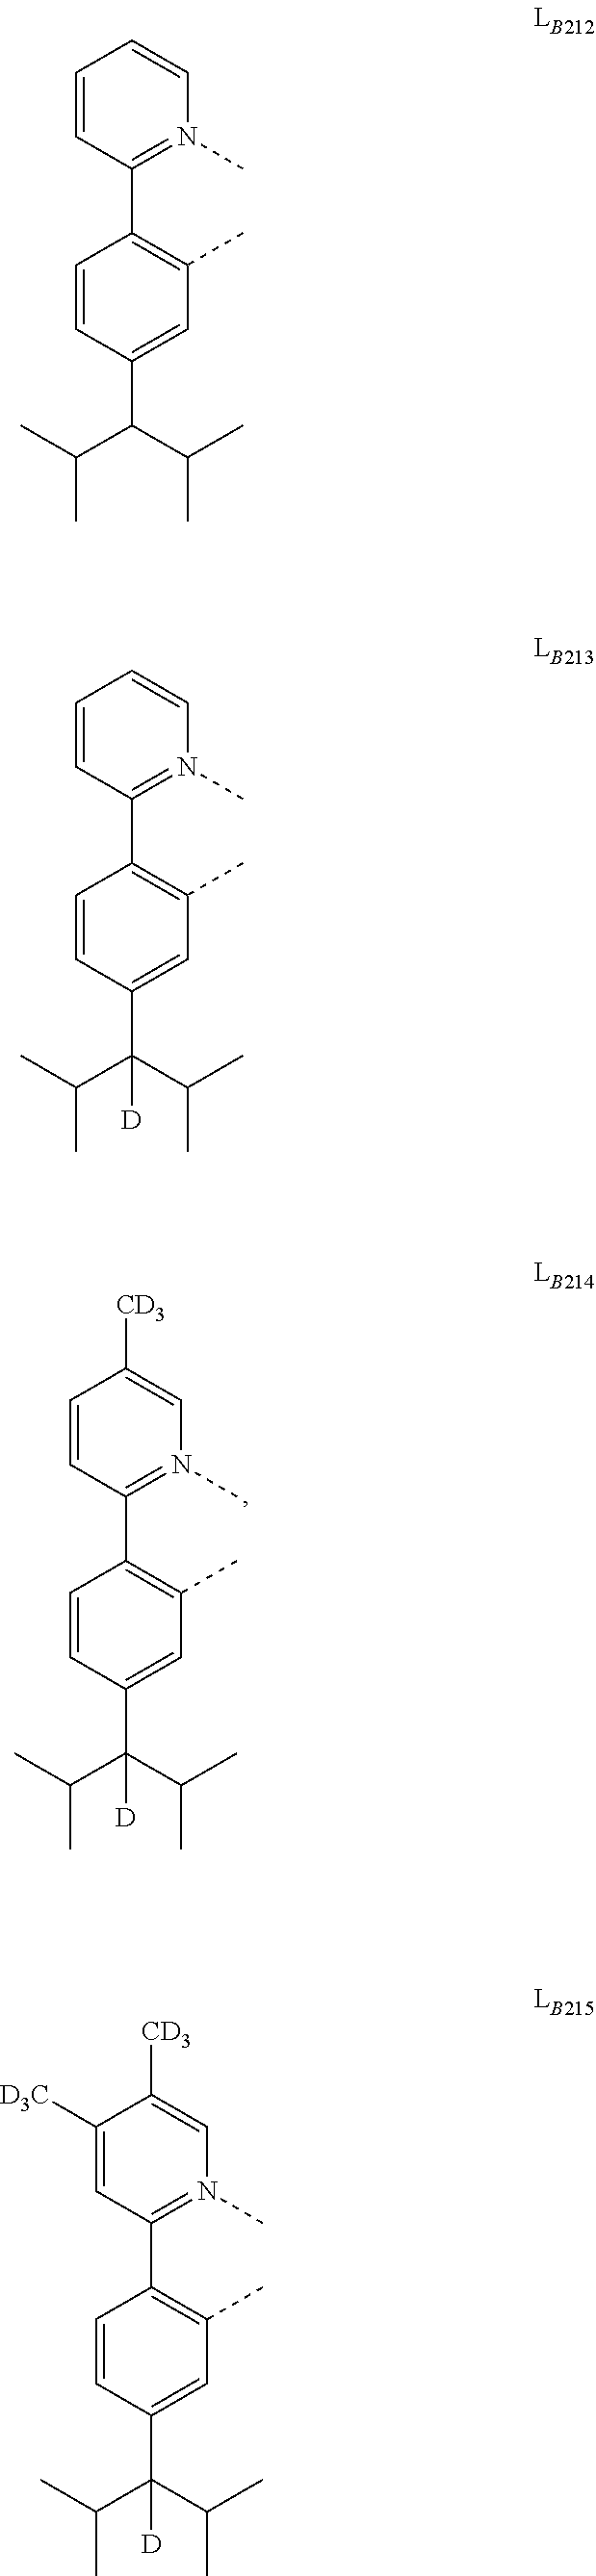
C1=CC(C2=C(C)C=C(C(C(C)C)C(C)C)C=C2)=N(C)C=C1.C1=CC(C2=C(C)C=C(C(C(C)C)(C(C)C)[D])C=C2)=N(C)C=C1.C1=CC(C2=C(C)C=C(C(C(C)C)(C(C)C)[D])C=C2)=N(C)C=C1[CD3].C1([D3C])=CC(C2=C(C)C=C(C(C(C)C)(C(C)C)[D])C=C2)=N(C)C=C1[CD3]
